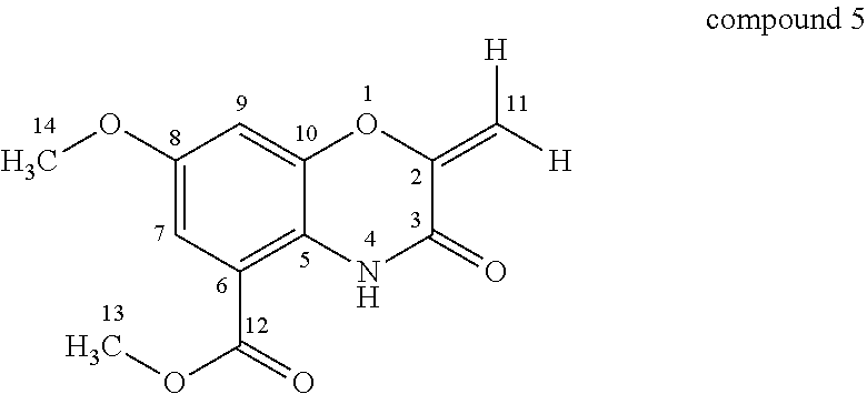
C1(OC)=CC(C(=O)OC)=C2C(=C1)OC(=C([H])[H])C(=O)N2
